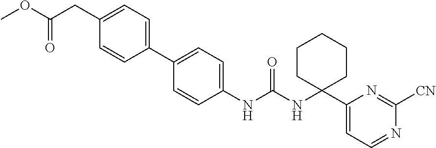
C1(NC(NC2(C3=CC=NC([CN])=N3)CCCCC2)=O)=CC=C(C2=CC=C(CC(OC)=O)C=C2)C=C1
